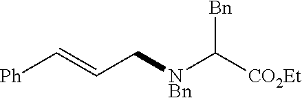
[Ph]C=CC[NBn]C([CO2Et])[Bn]
